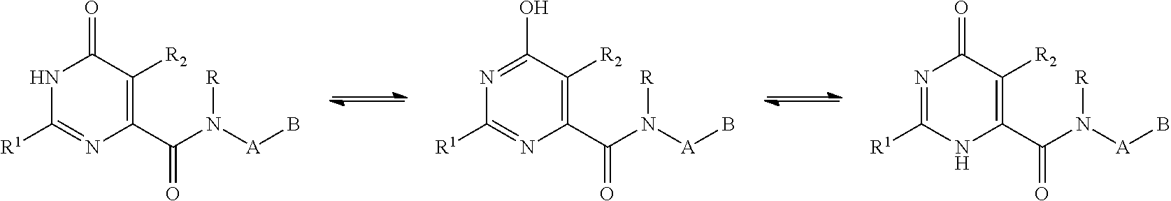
N1C([R1])=NC(C(N([A]B)[R])=O)=C([R2])C1=O.N1=C(O)C([R2])=C(C(N([A]B)[R])=O)N=C1[R1].N1=C([R1])NC(C(N([A]B)[R])=O)=C([R2])C1=O
